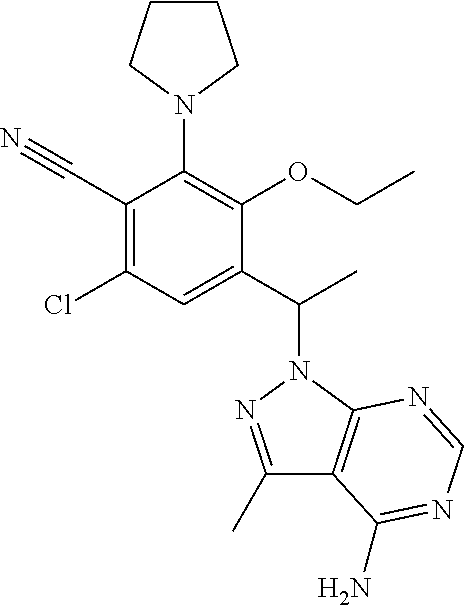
C1CCN(C2=C(OCC)C(C(C)N3N=C(C)C4=C3N=CN=C4N)=CC(Cl)=C2C#N)C1
